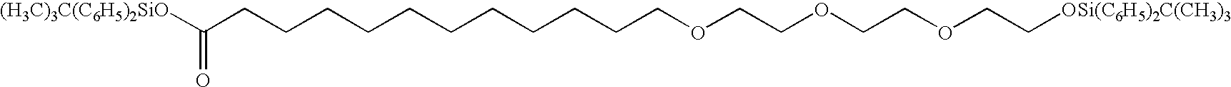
[(H3C)3C(C6H5)2SiO]C(CCCCCCCCCCCOCCOCCOCC[OSi(C6H5)2C(CH3)3])=O
